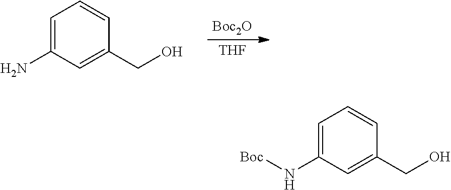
C1(N)=CC=CC(CO)=C1.[Boc2O].[THF].C1(N[Boc])=CC=CC(CO)=C1
